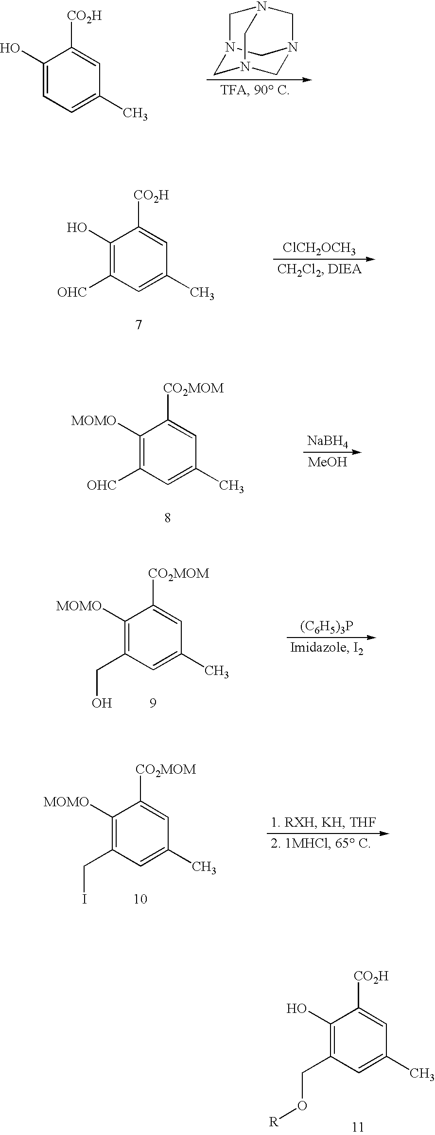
C1(O)=C(CO[R])C=C(C)C=C1[CO2H].N12CN3CN(C1)CN(C2)C3.C1(O)=CC=C(C)C=C1[CO2H].C1(O)=C([OHC])C=C(C)C=C1[CO2H].[ClCH2OCH3].C1([MOMO])=C([OHC])C=C(C)C=C1[CO2MOM].[NaBH4].[MeOH].C1([MOMO])=C(CO)C=C(C)C=C1[CO2MOM].[(C6H5)3P].C1([MOMO])=C(CI)C=C(C)C=C1[CO2MOM]
